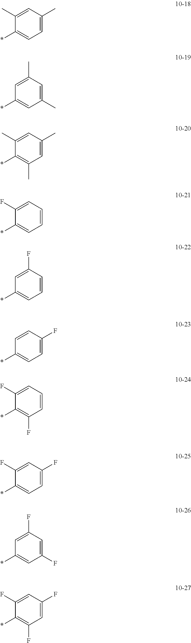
*C1=CC=C(C)C=C1C.*C1=CC(C)=CC(C)=C1.*C1=C(C)C=C(C)C=C1C.*C1=CC=CC=C1F.*C1=CC=CC(F)=C1.*C1=CC=C(F)C=C1.*C1=C(F)C=CC=C1F.*C1=CC=C(F)C=C1F.*C1=CC(F)=CC(F)=C1.*C1=C(F)C=C(F)C=C1F
